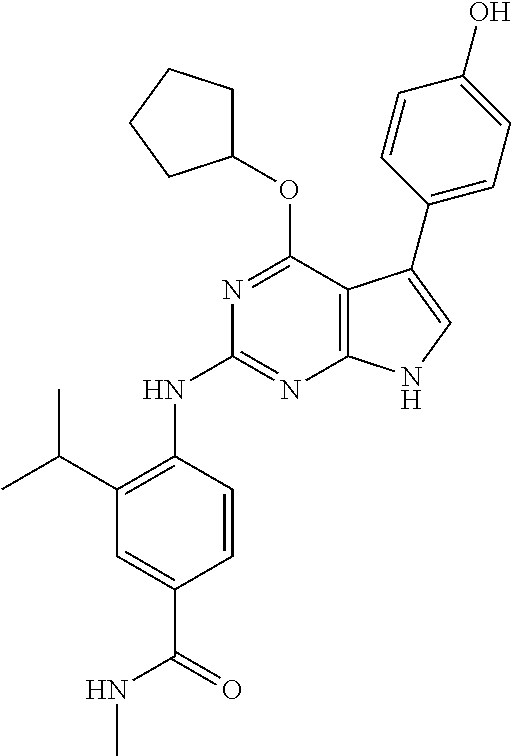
N1=C(OC2CCCC2)C2=C(N=C1NC1=C(C(C)C)C=C(C(=O)NC)C=C1)NC=C2C1=CC=C(O)C=C1
